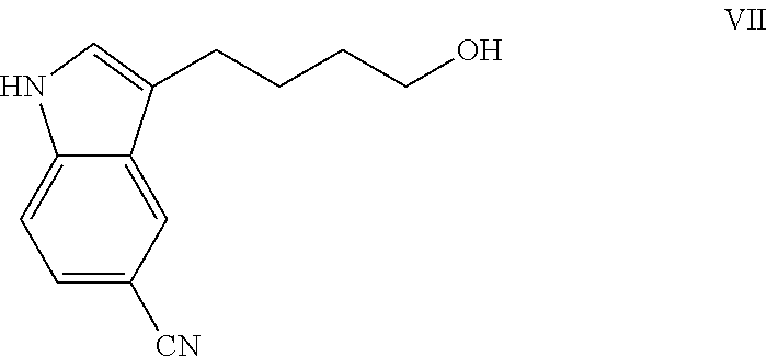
C(CCCO)C1=CNC2=CC=C([CN])C=C21
